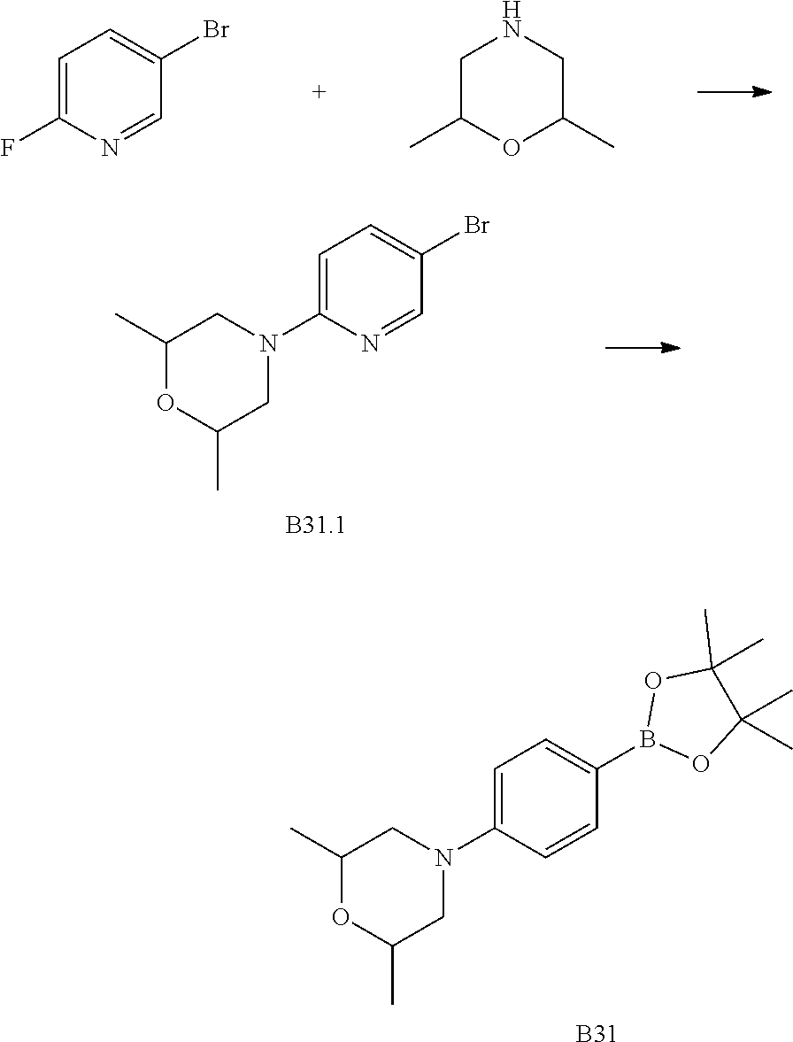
C1=C(N2CC(C)OC(C)C2)C=CC(B2OC(C)(C)C(C)(C)O2)=C1.[B31].C1=C(N2CC(C)OC(C)C2)N=CC(Br)=C1.C1=C(F)N=CC(Br)=C1.C1C(C)OC(C)CN1
